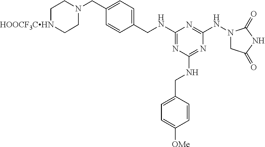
C1(NCC2=CC=C(CN3CC[HOOCF3CHN]CC3)C=C2)=NC(NCC2=CC=C([OMe])C=C2)=NC(NN2CC(=O)NC2=O)=N1
